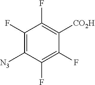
C1(F)=C([N3])C(F)=C(F)C([CO2H])=C1F
